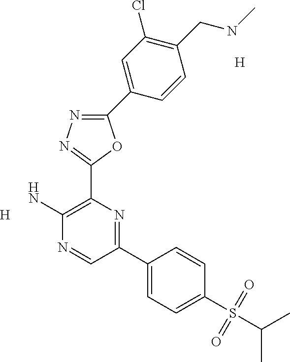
[H].NC1=C(C2=NN=C(C3=CC(Cl)=C(CNC)C=C3)O2)N=C(C2=CC=C(S(=O)(=O)C(C)C)C=C2)C=N1.[H]
